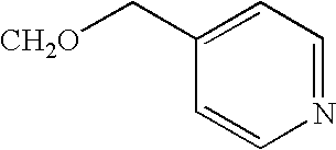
C([CH2O])C1=CC=NC=C1
